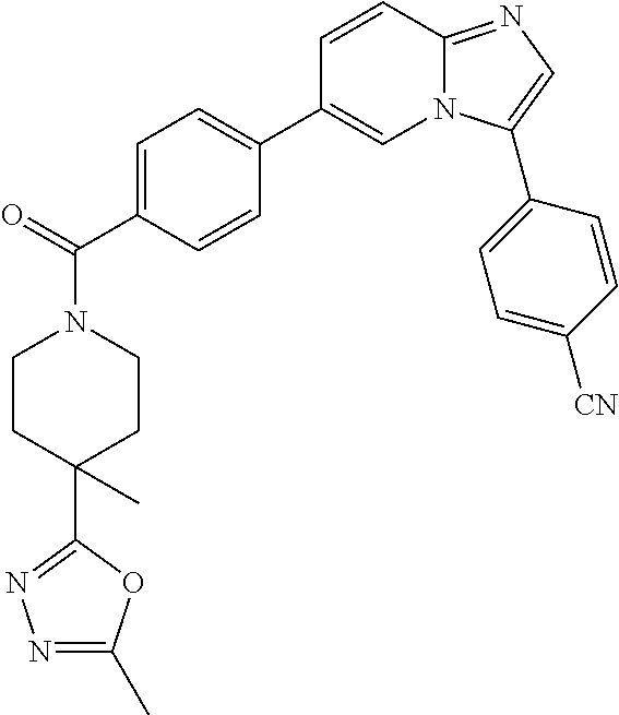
C1(C(N2CCC(C3=NN=C(C)O3)(C)CC2)=O)=CC=C(C2=CN3C(=NC=C3C3=CC=C([CN])C=C3)C=C2)C=C1
